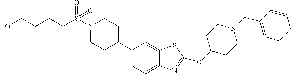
C1(OC2=NC3=CC=C(C4CCN(S(CCCCO)(=O)=O)CC4)C=C3S2)CCN(CC2=CC=CC=C2)CC1
